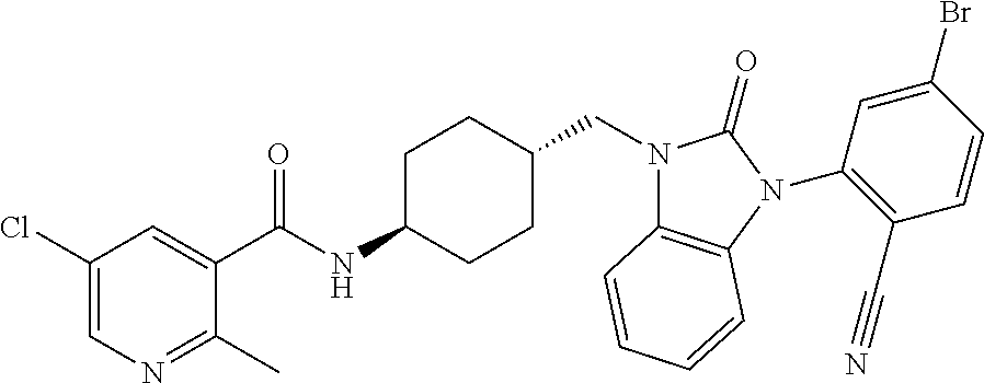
C1(Cl)=CN=C(C)C(C(NC2CCC(CN3C4=C(N(C5=C(C#N)C=CC(Br)=C5)C3=O)C=CC=C4)CC2)=O)=C1
